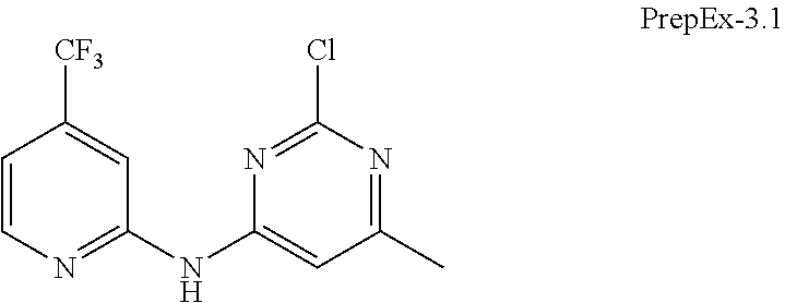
C1=CN=C(NC2=CC(C)=NC(Cl)=N2)C=C1[CF3]
